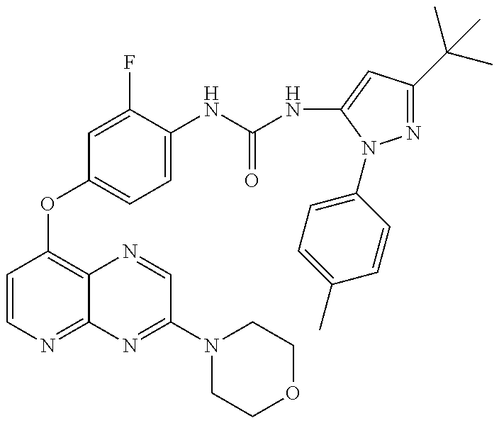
C1=CN=C2C(=C1OC1=CC=C(NC(=O)NC3=CC(C(C)(C)C)=NN3C3=CC=C(C)C=C3)C(F)=C1)N=CC(N1CCOCC1)=N2
